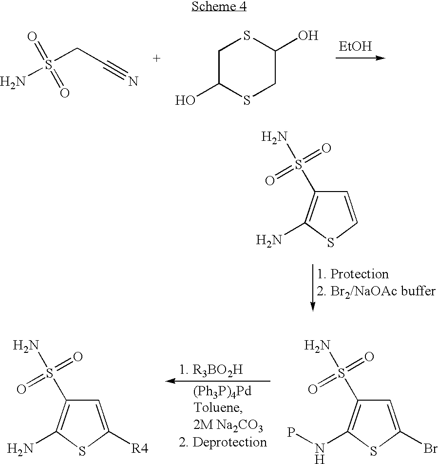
NS(CC#N)(=O)=O.C1C(O)SCC(O)S1.[EtOH].C1=CSC(N)=C1S(=O)(N)=O.C1=C(Br)SC(NP)=C1S(=O)(N)=O.C1=C([R4])SC(N)=C1S(=O)(N)=O
